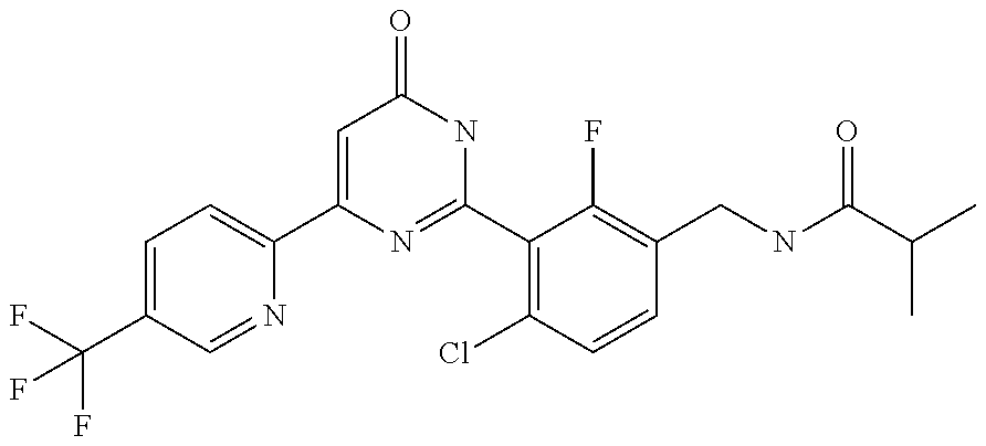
C1(C2=CC=C(C(F)(F)F)C=N2)=CC(=O)NC(C2=C(Cl)C=CC(CNC(C(C)C)=O)=C2F)=N1
